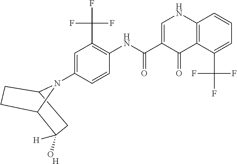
C1(N2C3C([H])(O)CC2CC3)=CC(C(F)(F)F)=C(NC(C2=CNC3=C(C2=O)C(C(F)(F)F)=CC=C3)=O)C=C1.[H]
